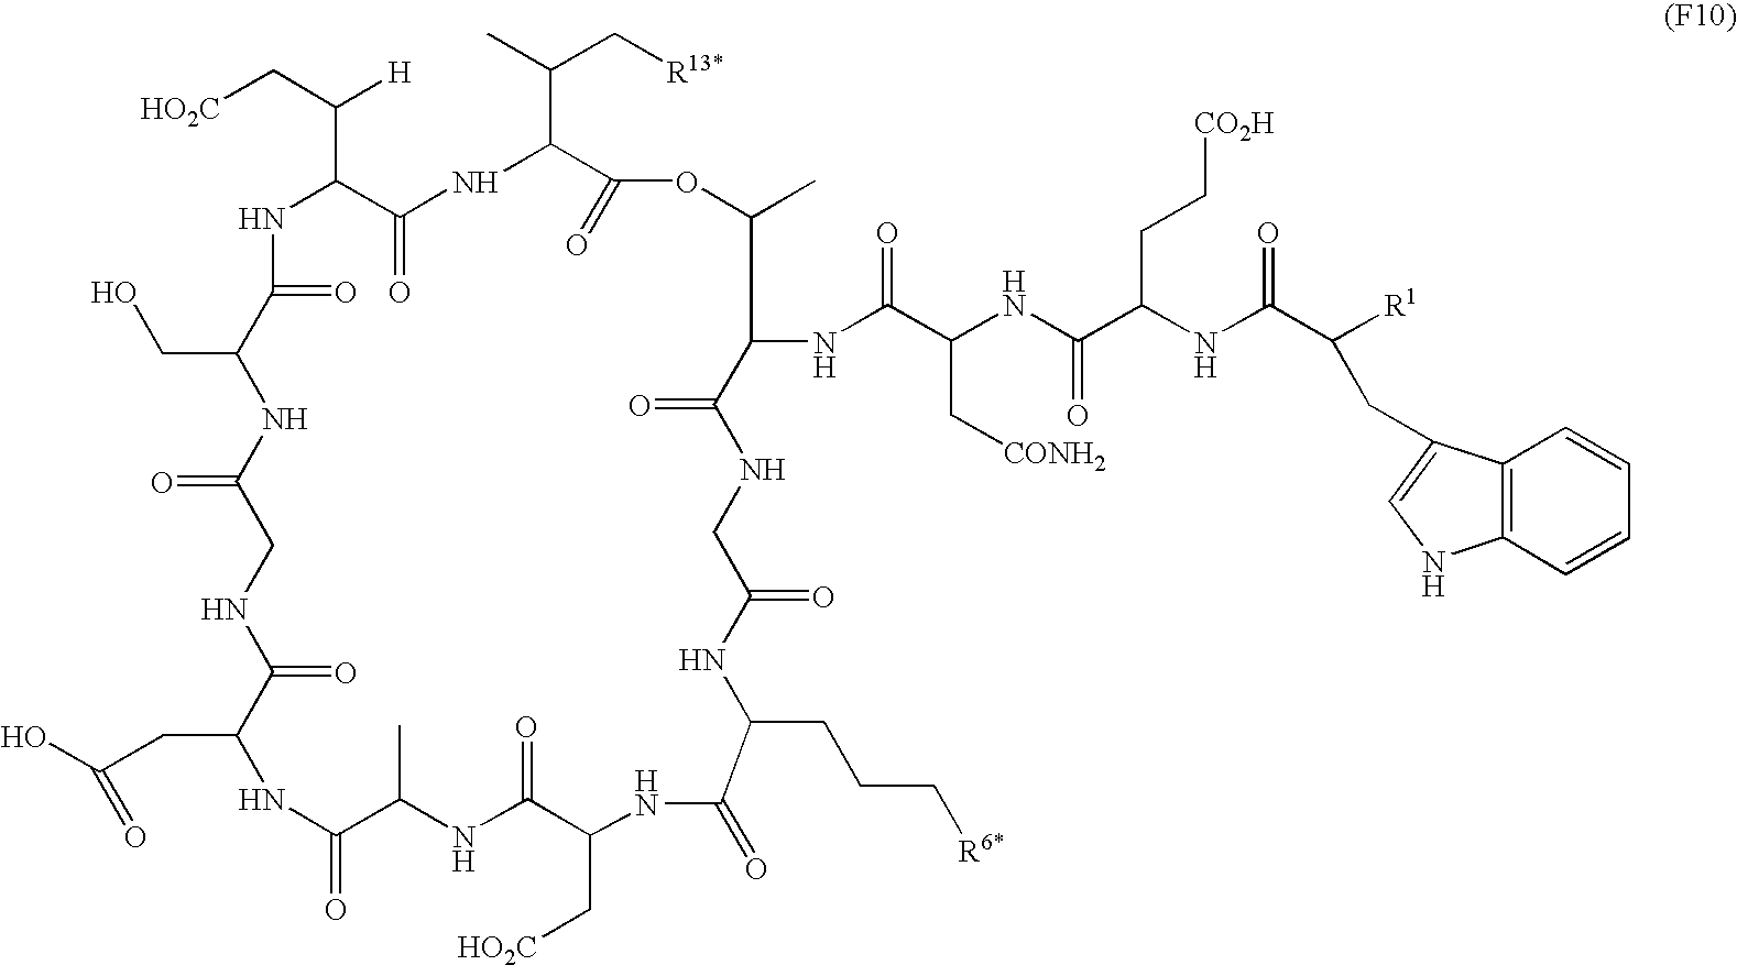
[HO2C]CC(C1NC(=O)C(CO)NC(=O)CNC(=O)C(CC(O)=O)NC(=O)C(C)NC(=O)C(C[HO2C])NC(=O)C(CCC[R6*])NC(=O)CNC(=O)C(NC(C(C[CONH2])NC(C(NC(C([R1])CC2=CNC3=C2C=CC=C3)=O)CC[CO2H])=O)=O)C(C)OC(=O)C(C(C)C[R13*])NC1=O)[H]
